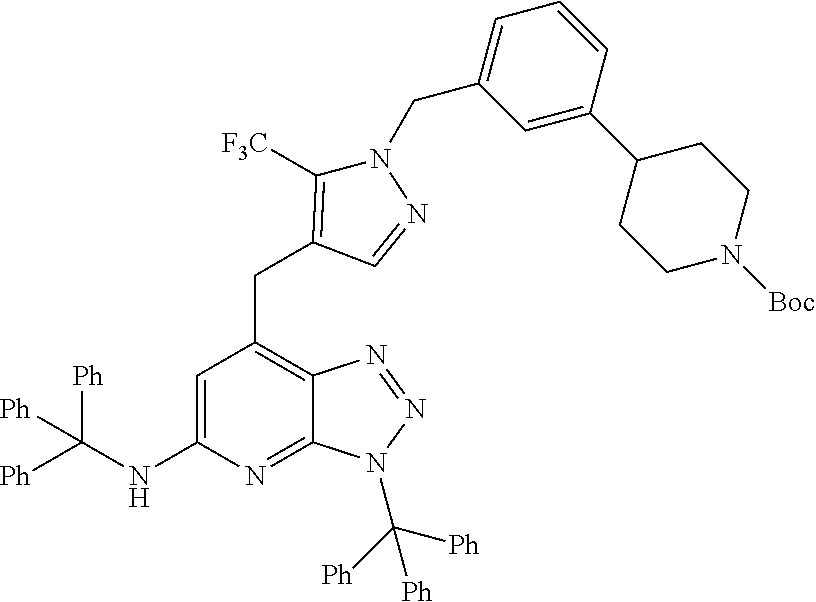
C1=C(NC([Ph])([Ph])[Ph])N=C2C(=C1CC1=C([F3C])N(CC3=CC=CC(C4CCN([Boc])CC4)=C3)N=C1)N=NN2C([Ph])([Ph])[Ph]
